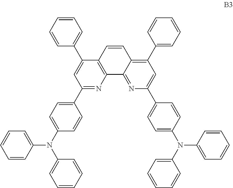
C1(C2=CC=C(N(C3=CC=CC=C3)C3=CC=CC=C3)C=C2)=NC2=C(C(C3=CC=CC=C3)=C1)C=CC1=C(C3=CC=CC=C3)C=C(C3=CC=C(N(C4=CC=CC=C4)C4=CC=CC=C4)C=C3)N=C21
